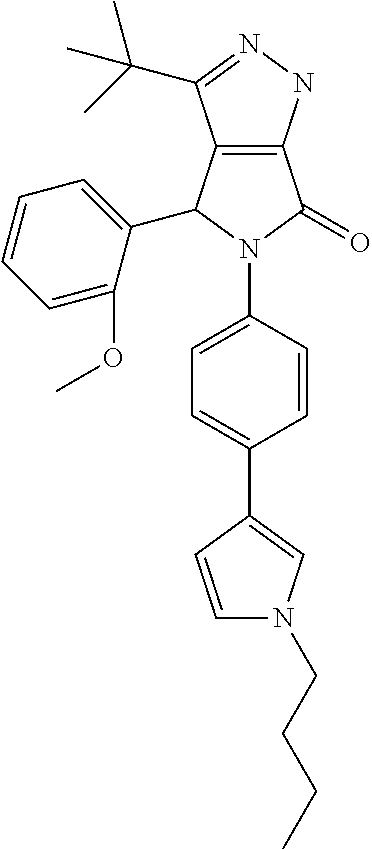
C12=C(NN=C1C(C)(C)C)C(=O)N(C1=CC=C(C3=CN(CCCC)C=C3)C=C1)C2C1=CC=CC=C1OC
